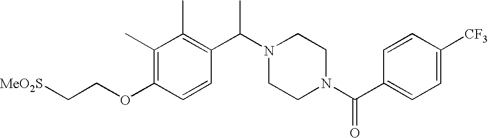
C(OC1=C(C)C(C)=C(C(N2CCN(C(C3=CC=C([CF3])C=C3)=O)CC2)C)C=C1)C[MeO2S]
